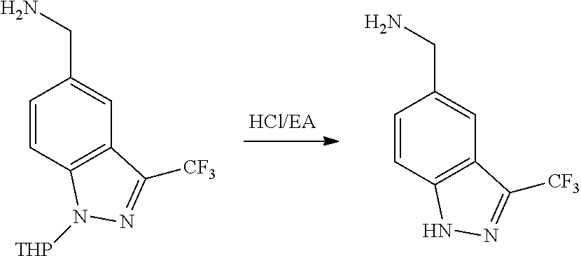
C1(CN)=CC2=C(C=C1)N([THP])N=C2[CF3].C1(CN)=CC2=C(C=C1)NN=C2[CF3]
